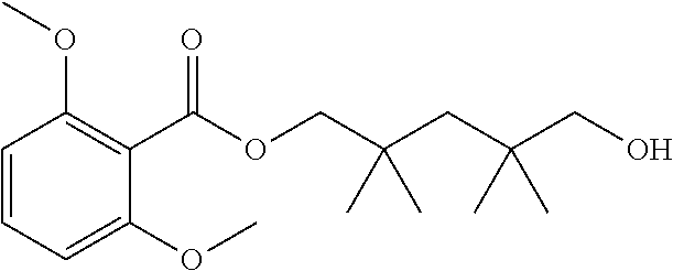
C1(C(OCC(CC(CO)(C)C)(C)C)=O)=C(OC)C=CC=C1OC
